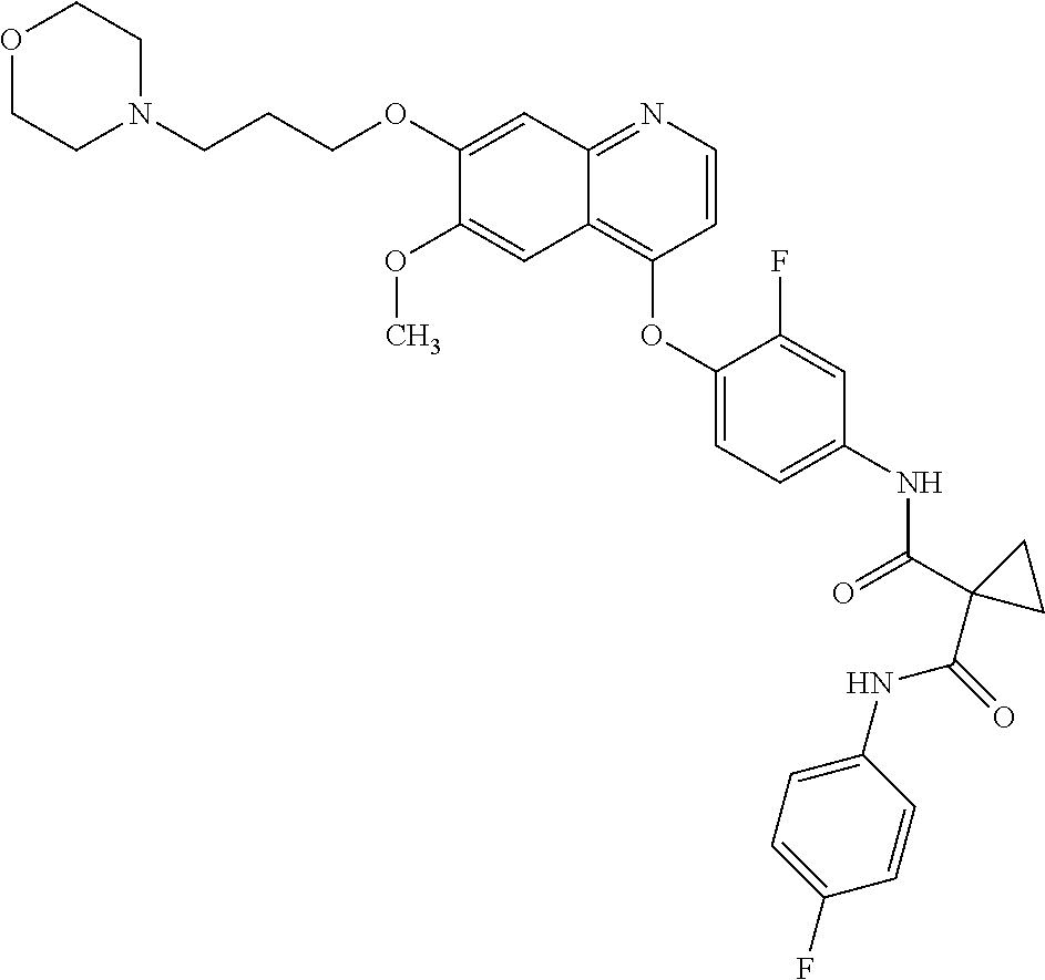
O1CCN(CCCOC2=CC3=NC=CC(OC4=CC=C(NC(C5(C(=O)NC6=CC=C(F)C=C6)CC5)=O)C=C4F)=C3C=C2OC)CC1
